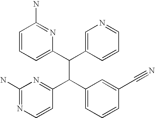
C1=CC=C(C(C2=CN=CC=C2)C(C2=CC=CC(C#N)=C2)C2=NC(N)=NC=C2)N=C1N
